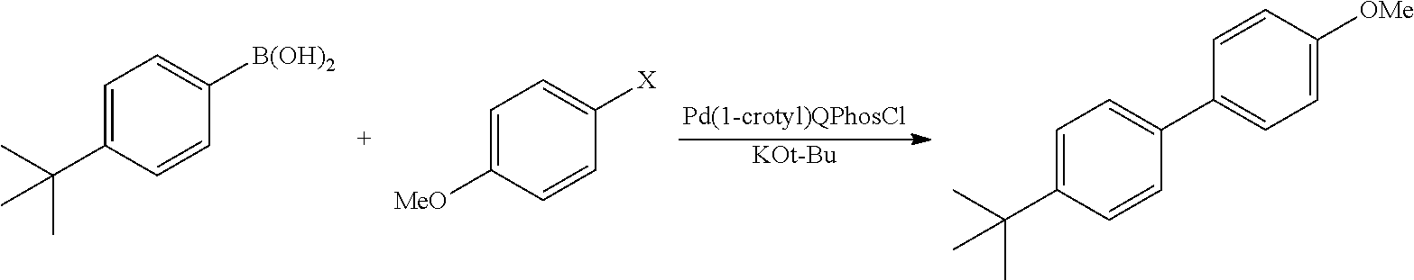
[KOt-Bu].C1=C(C(C)(C)C)C=CC([B(OH)2])=C1.C1=C([MeO])C=CC([X])=C1.C1=CC([OMe])=CC=C1C1=CC=C(C(C)(C)C)C=C1
